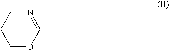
C1OC(C)=NCC1
